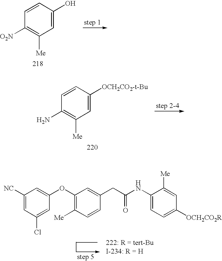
C1(O)=CC([Me])=C([O2N])C=C1.C1([OCH2CO2-t-Bu])=CC([Me])=C(N)C=C1.C1(OC2=CC([NC])=CC(Cl)=C2)=C([Me])C=CC(CC(NC2=CC=C([OCH2CO2R])C=C2[Me])=O)=C1
